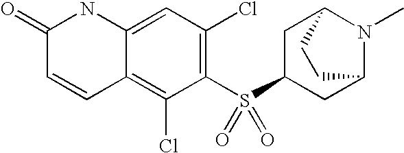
C1(S(C2CC3N(C)C(C2)CC3)(=O)=O)=C(Cl)C=C2C(=C1Cl)C=CC(=O)N2
